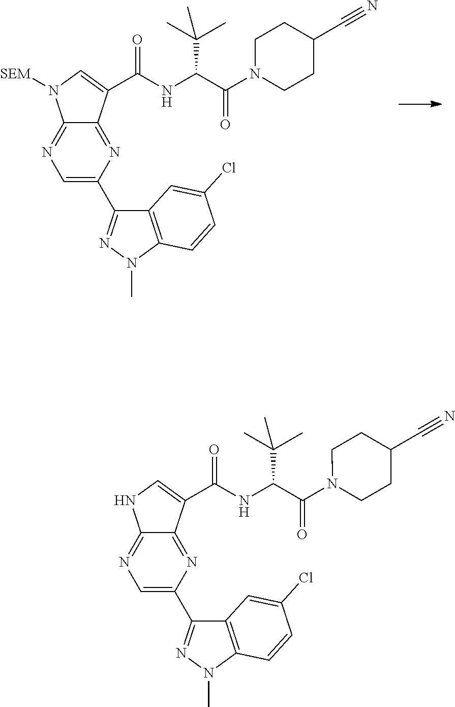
C12=NC(C3=NN(C)C4=C3C=C(Cl)C=C4)=CN=C1N([SEM])C=C2C(=O)NC(C(N1CCC(C#N)CC1)=O)C(C)(C)C.C12=NC(C3=NN(C)C4=C3C=C(Cl)C=C4)=CN=C1NC=C2C(=O)NC(C(N1CCC(C#N)CC1)=O)C(C)(C)C
